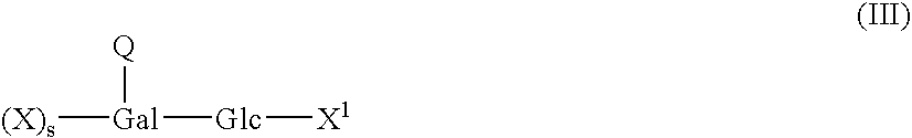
[(X)s][Gal]([Q])[Glc][X1]
